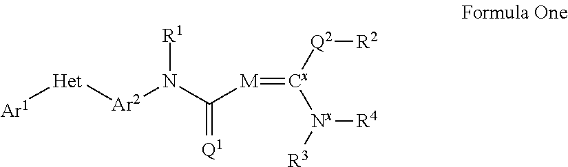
[Ar1][Het][Ar2]N(C([M]=[Cx]([Q2][R2])[Nx]([R3])[R4])=[Q1])[R1]
